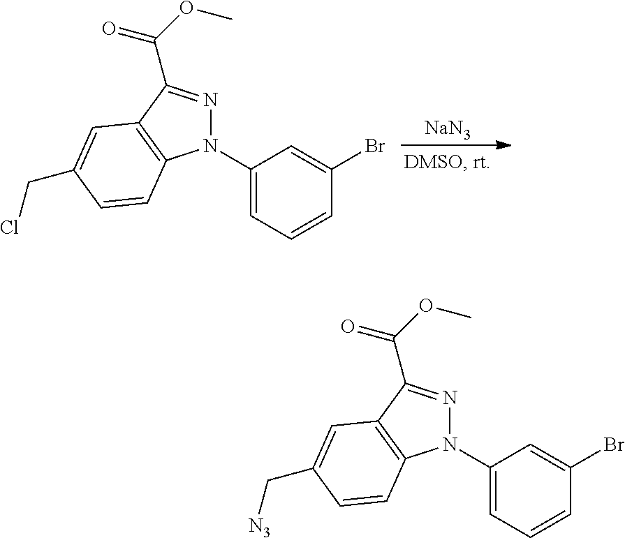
N1(C2=CC=CC(Br)=C2)N=C(C(=O)OC)C2=C1C=CC(CCl)=C2.[NaN3].N1(C2=CC=CC(Br)=C2)N=C(C(=O)OC)C2=C1C=CC(C[N3])=C2
